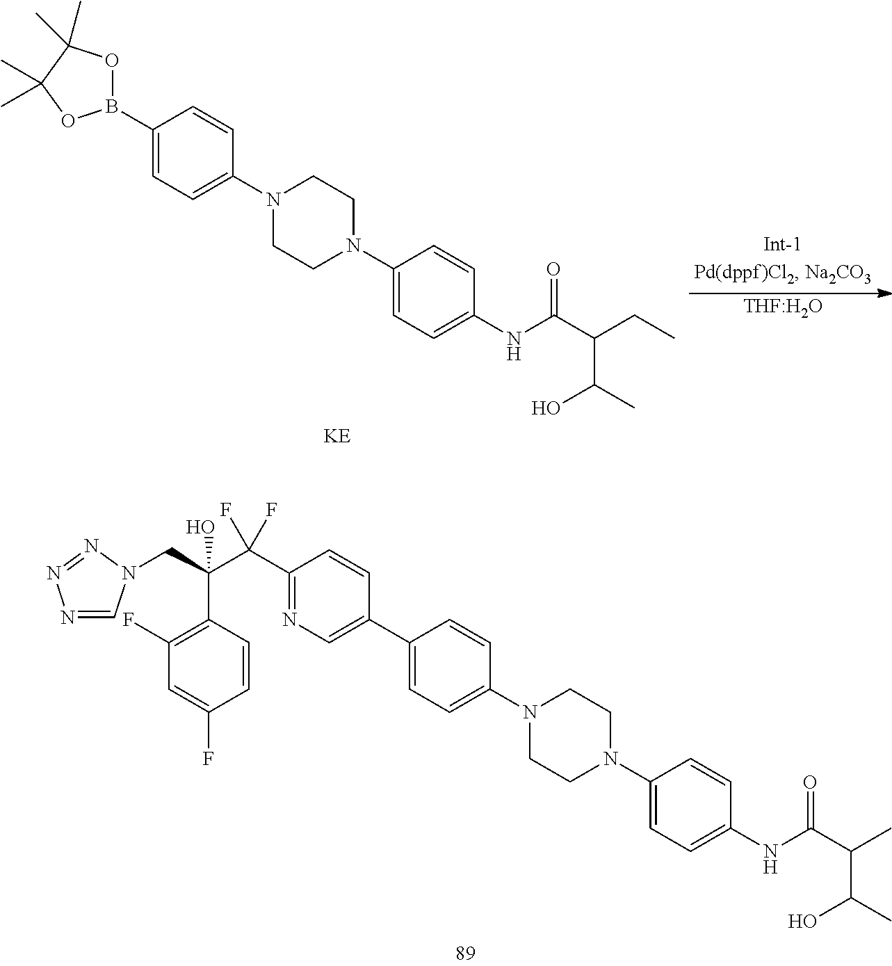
[KE].C1(B2OC(C)(C)C(C)(C)O2)=CC=C(N2CCN(C3=CC=C(NC(C(CC)C(C)O)=O)C=C3)CC2)C=C1.[THF:H2O].C1(C2=CN=C(C(C(CN3C=NN=N3)(C3=C(F)C=C(F)C=C3)O)(F)F)C=C2)=CC=C(N2CCN(C3=CC=C(NC(C(C)C(C)O)=O)C=C3)CC2)C=C1
